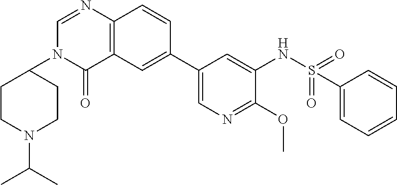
C12=C(C=CC(C3=CN=C(OC)C(NS(=O)(=O)C4=CC=CC=C4)=C3)=C1)N=CN(C1CCN(C(C)C)CC1)C2=O
